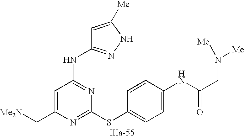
C1=C(C[Me2N])N=C(SC2=CC=C(NC(CN([Me])[Me])=O)C=C2)N=C1NC1=NNC([Me])=C1
